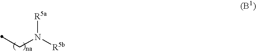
C(N([R5b])[R5a])C
